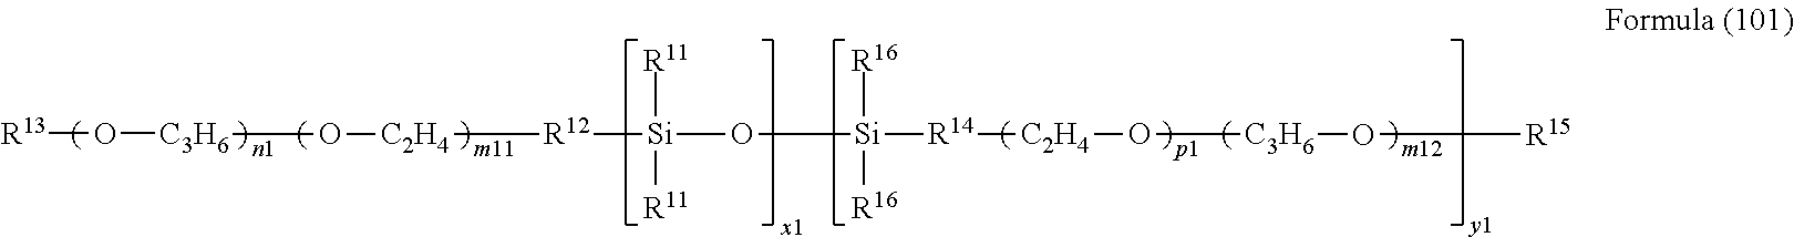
[R13]O[C3H6]O[C2H4][R12][Si](O[Si]([R14][C2H4]O[C3H6]O[R15])([R16])[R16])([R11])[R11]
